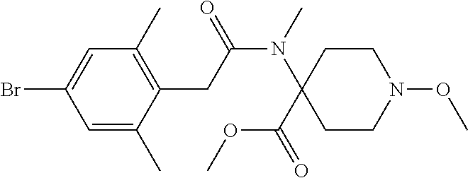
C1=C(Br)C=C(C)C(CC(N(C2(C(OC)=O)CCN(OC)CC2)C)=O)=C1C
